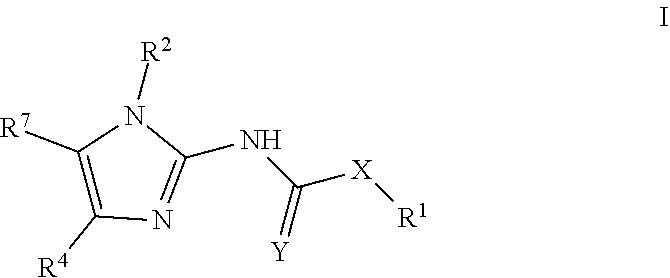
C1([R7])=C([R4])N=C(NC([X][R1])=[Y])N1[R2]
